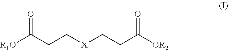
[R1O]C(CC[X]CCC([OR2])=O)=O
